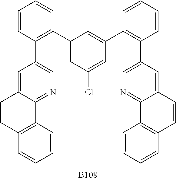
C1=CC(C2=CN=C3C(=C2)C=CC2=C3C=CC=C2)=C(C2=CC(Cl)=CC(C3=C(C4=CN=C5C(=C4)C=CC4=C5C=CC=C4)C=CC=C3)=C2)C=C1.[B108]
